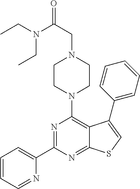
C1(C2=NC(N3CCN(CC(=O)N(CC)CC)CC3)=C3C(=N2)SC=C3C2=CC=CC=C2)=CC=CC=N1
